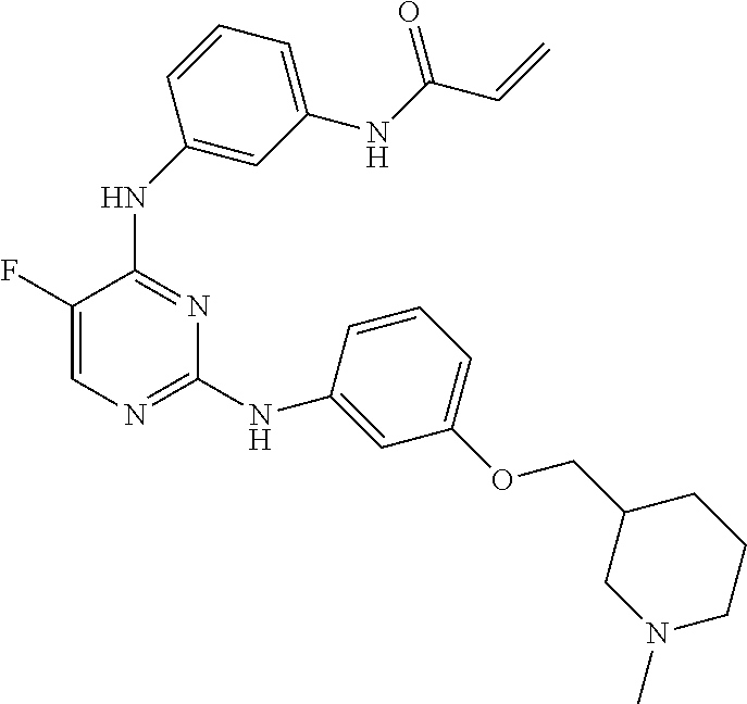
N(C1=NC(NC2=CC(OCC3CN(C)CCC3)=CC=C2)=NC=C1F)C1=CC(NC(C=C)=O)=CC=C1
